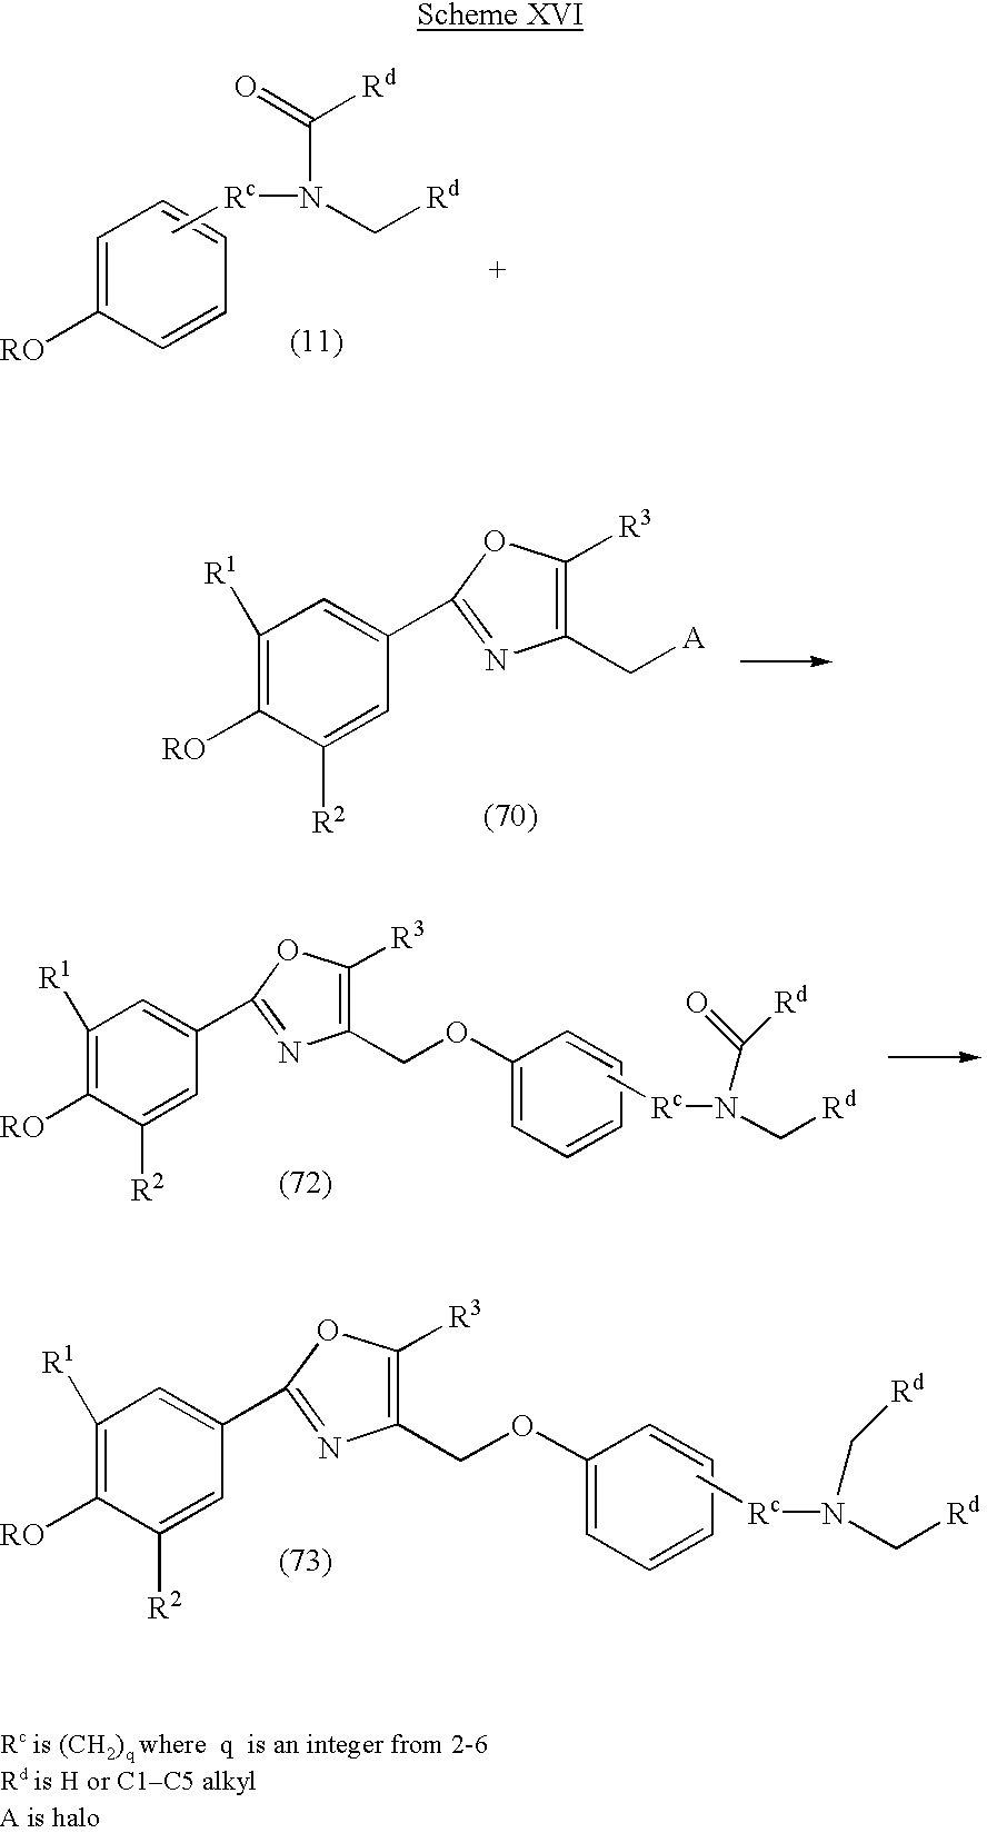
C1([RO])=CC=CC=C1.C[Rc]N(C([Rd])=O)C[Rd].C1([R1])=C([RO])C([R2])=CC(C2=NC(C[A])=C([R3])O2)=C1.C1([R1])=C([RO])C([R2])=CC(C2=NC(COC3=CC=CC=C3)=C([R3])O2)=C1.C[Rc]N(C([Rd])=O)C[Rd].C1([R1])=C([RO])C([R2])=CC(C2=NC(COC3=CC=CC=C3)=C([R3])O2)=C1.C[Rc]N(C[Rd])C[Rd]
